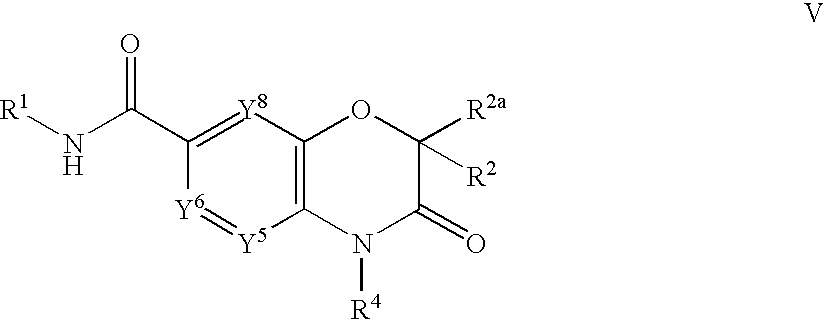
C1(C(N[R1])=O)=[Y8]C2=C([Y5]=[Y6]1)N([R4])C(=O)C([R2])([R2a])O2
